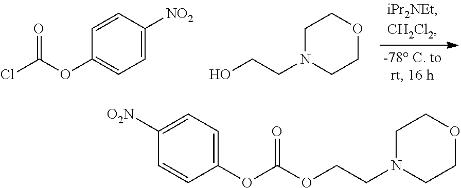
C1=CC(OC(Cl)=O)=CC=C1[NO2].C1CN(CCO)CCO1.C1=C([O2N])C=CC(OC(OCCN2CCOCC2)=O)=C1
